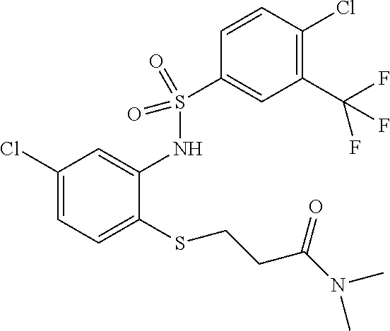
C1(Cl)=CC=C(SCCC(N(C)C)=O)C(NS(=O)(=O)C2=CC(C(F)(F)F)=C(Cl)C=C2)=C1
